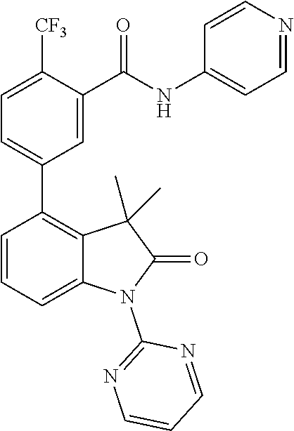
C1=C([CF3])C(C(NC2=CC=NC=C2)=O)=CC(C2=C3C(=CC=C2)N(C2=NC=CC=N2)C(=O)C3(C)C)=C1
